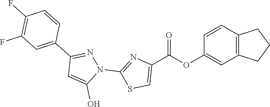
C1=C(O)N(C2=NC(C(OC3=CC4=C(C=C3)CCC4)=O)=CS2)N=C1C1=CC(F)=C(F)C=C1
